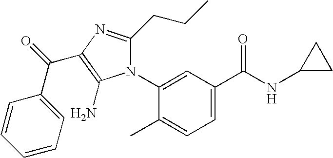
C1(N2C(CCC)=NC(C(C3=CC=CC=C3)=O)=C2N)=CC(C(NC2CC2)=O)=CC=C1C
